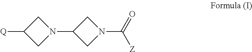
C1C([Q])CN1C1CN(C(=O)[Z])C1
